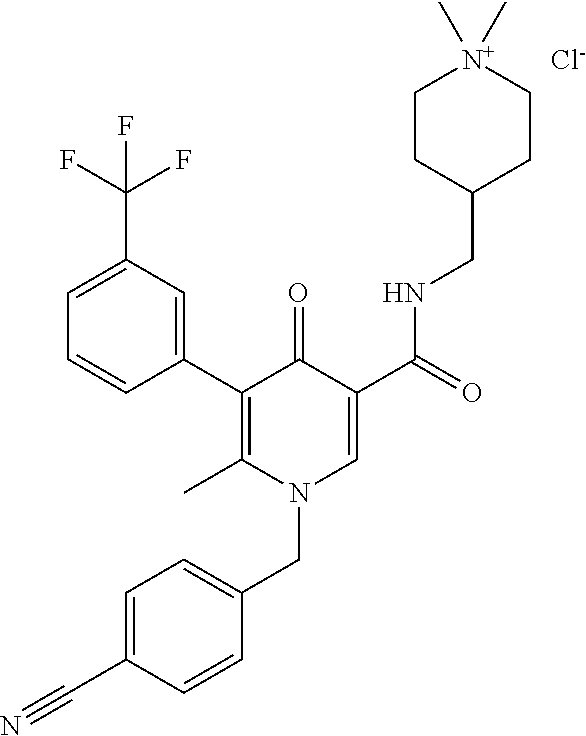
C1(C2=C(C)N(CC3=CC=C(C#N)C=C3)C=C(C(NCC3CC[N+](C)(C)CC3)=O)C2=O)=CC(C(F)(F)F)=CC=C1.[Cl-]
